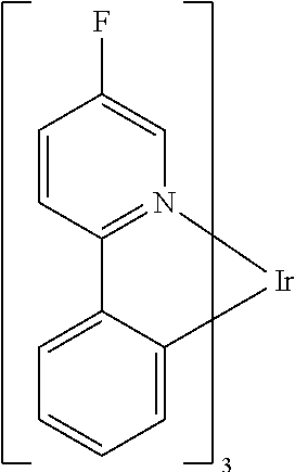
C1=C2C(=CC=C1)[Ir]N1=C2C=CC(F)=C1
